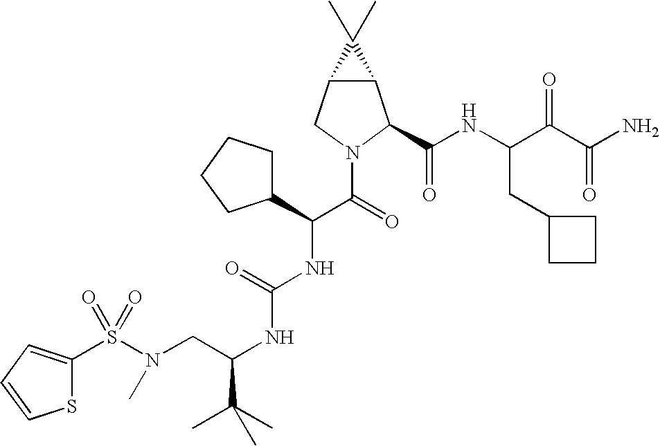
S(N(CC(NC(NC(C(=O)N1C(C(NC(C(C(N)=O)=O)CC2CCC2)=O)C2C(C1)C2(C)C)C1CCCC1)=O)C(C)(C)C)C)(=O)(=O)C1=CC=CS1
